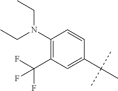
CC(C)(C)C1=CC(C(F)(F)F)=C(N(CC)CC)C=C1
